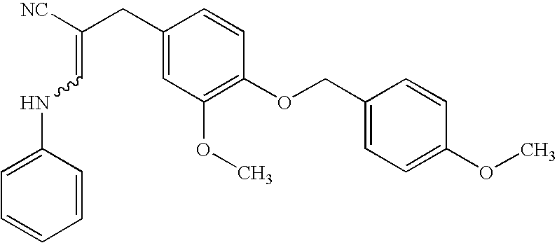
C(=C(CC1=CC(OC)=C(OCC2=CC=C(OC)C=C2)C=C1)[NC])NC1=CC=CC=C1
